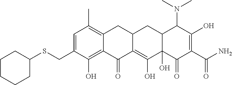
C1=C(CSC2CCCCC2)C(O)=C2C(=C1C)CC1C(=C(O)C3(O)C(C1)C(N(C)C)C(O)=C(C(N)=O)C3=O)C2=O
